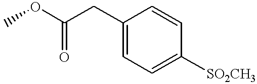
C1(CC(OC)=O)=CC=C([SO2CH3])C=C1
